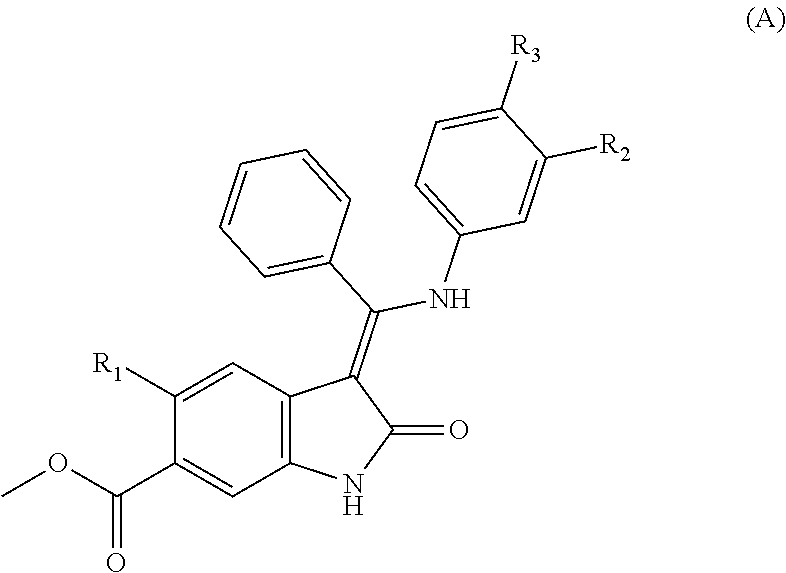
C1=C([R1])C(C(OC)=O)=CC2=C1C(=C(C1=CC=CC=C1)NC1=CC=C([R3])C([R2])=C1)C(=O)N2
